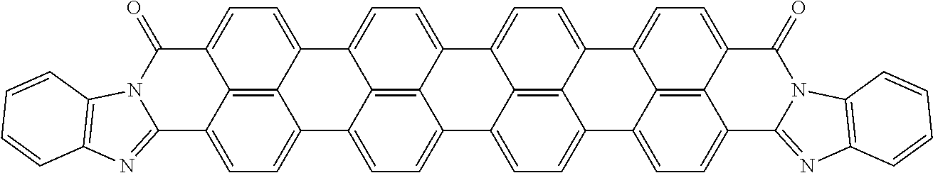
C12=C3C4=CC=C1C1=CC=C5C6=C1C(=CC=C6C1=NC6=C(N1C5=O)C=CC=C6)C2=CC=C3C1=CC=C2C3=C1C4=CC=C3C1=CC=C3C4=C1C2=CC=C4C1=NC2=C(N1C3=O)C=CC=C2
